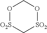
O1[O2S]C[SO2]OC1
